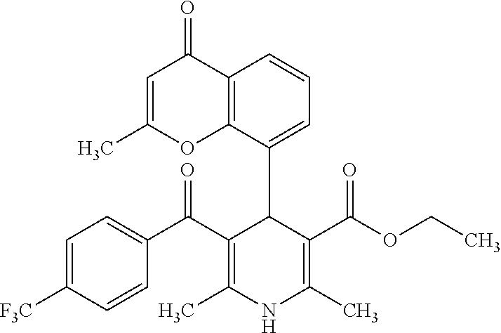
C12=C(C(C3C(C(C4=CC=C([F3C])C=C4)=O)=C(C)NC(C)=C3C(OCC)=O)=CC=C1)OC(C)=CC2=O
